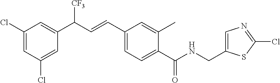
C1(Cl)=CC(C(C=CC2=CC=C(C(NCC3=CN=C(Cl)S3)=O)C(C)=C2)[CF3])=CC(Cl)=C1
